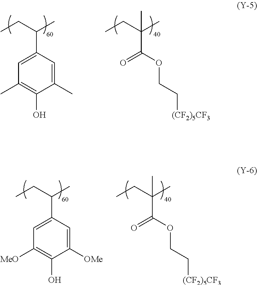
CCC(C)(C)C(=O)OCC[(CF2)5CF3].CCC(C)C1=CC(C)=C(O)C(C)=C1.CCC(C)(C)C(=O)OCC[(CF2)5CF3].CCC(C)C1=CC([MeO])=C(O)C([OMe])=C1
